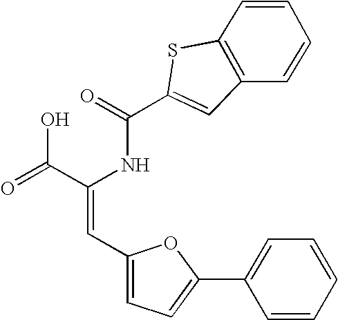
C(=O)(NC(C(=O)O)=CC1=CC=C(C2=CC=CC=C2)O1)C1=CC2=C(S1)C=CC=C2
